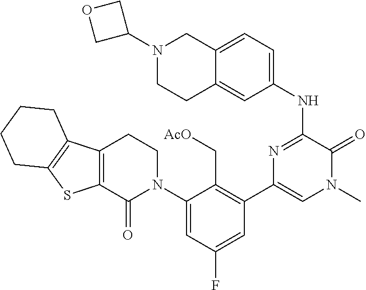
C1(N2CCC3=C(C2=O)SC2=C3CCCC2)=CC(F)=CC(C2=CN(C)C(=O)C(NC3=CC=C4C(=C3)CCN(C3COC3)C4)=N2)=C1C[AcO]
